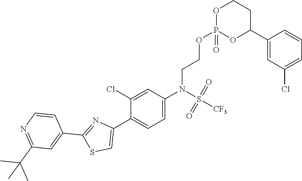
C1=C(N(S(=O)(=O)[CF3])CCOP2(=O)OC(C3=CC(Cl)=CC=C3)CCO2)C=C(Cl)C(C2=CSC(C3=CC(C(C)(C)C)=NC=C3)=N2)=C1
